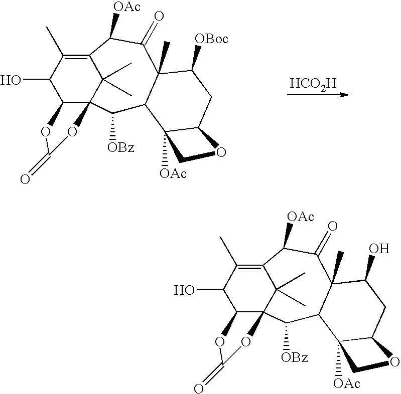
C1([OBz])C2C(C)(C(=O)C([OAc])C3=C(C)C(O)C4C1(C3(C)C)OC(=O)O4)C([OBoc])CC1C2([OAc])CO1.[HCO2H].C1([OBz])C2C(C)(C(=O)C([OAc])C3=C(C)C(O)C4C1(C3(C)C)OC(=O)O4)C(O)CC1C2([OAc])CO1
